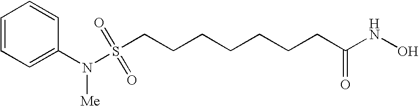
C(CCCC(NO)=O)CCCS(N(C1=CC=CC=C1)[Me])(=O)=O
